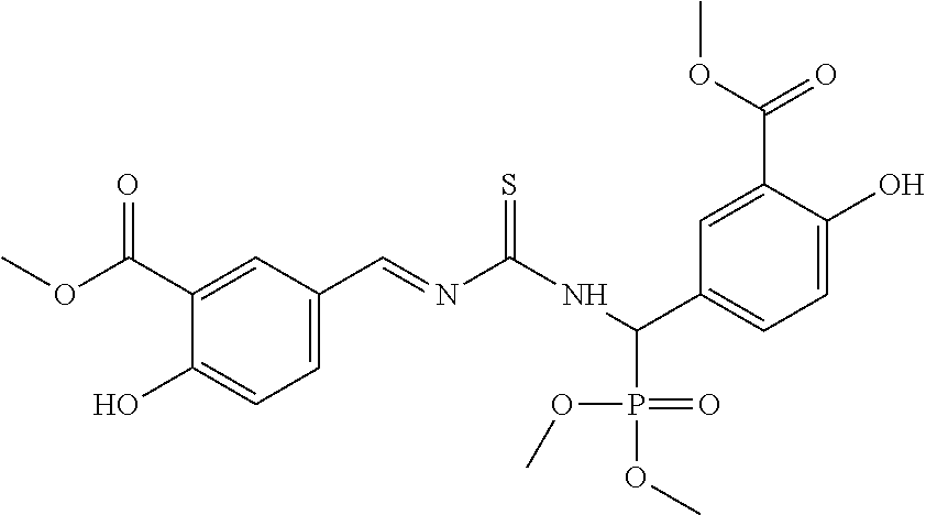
C1=C(C=NC(NC(P(OC)(=O)OC)C2=CC=C(O)C(C(OC)=O)=C2)=S)C=C(C(OC)=O)C(O)=C1
